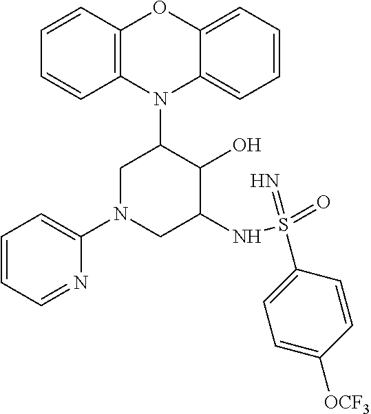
N1(C2CN(C3=CC=CC=N3)CC(NS(=O)(=N)C3=CC=C([OCF3])C=C3)C2O)C2=C(C=CC=C2)OC2=CC=CC=C12
